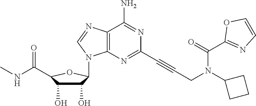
C1(O)C(O)C(C(NC)=O)OC1N1C2=C(C(N)=NC(C#CCN(C(=O)C3=NC=CO3)C3CCC3)=N2)N=C1
